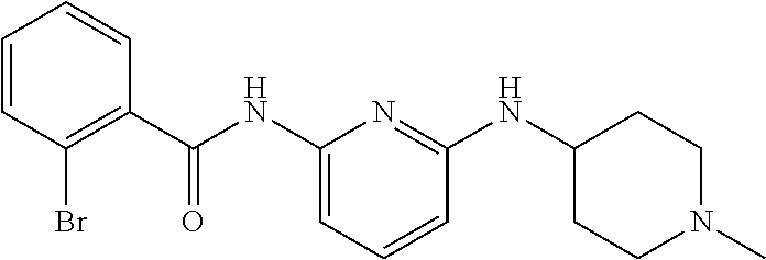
C1(NC(C2=C(Br)C=CC=C2)=O)=CC=CC(NC2CCN(C)CC2)=N1
